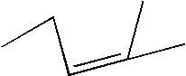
C(=C(C)C)CC
